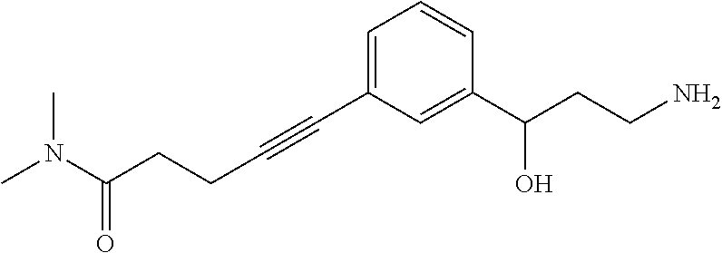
C(CCC#CC1=CC=CC(C(CCN)O)=C1)(N(C)C)=O
